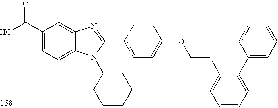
OC(C1=CC=C2C(=C1)N=C(C1=CC=C(OCCC3=CC=CC=C3C3=CC=CC=C3)C=C1)N2C1CCCCC1)=O
